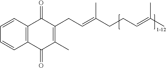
C1=CC2=C(C=C1)C(=O)C(CC=C(CCC=C(C)C)C)=C(C)C2=O
